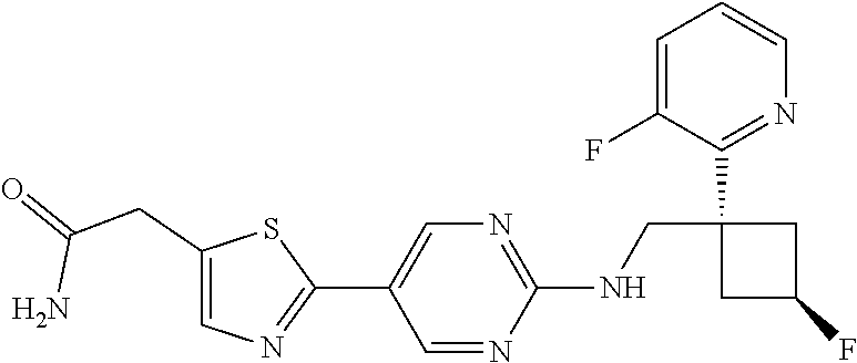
C1=C(F)C(C2(CNC3=NC=C(C4=NC=C(CC(=O)N)S4)C=N3)CC(F)C2)=NC=C1
